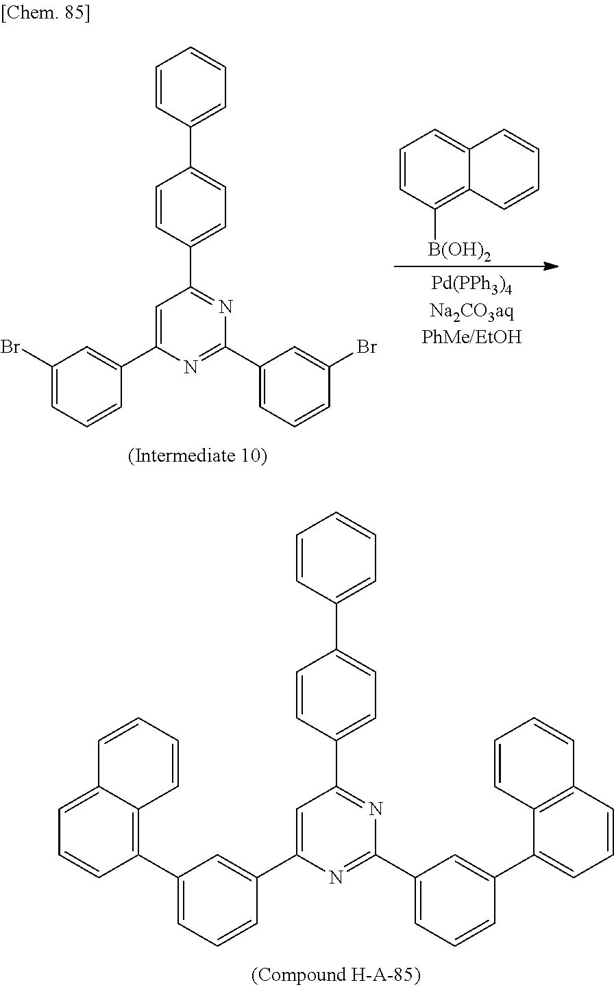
C1(C2=C3C(=CC=C2)C=CC=C3)=CC=CC(C2=CC(C3=CC=C(C4=CC=CC=C4)C=C3)=NC(C3=CC=CC(C4=CC=CC5=C4C=CC=C5)=C3)=N2)=C1.C1(Br)=CC=CC(C2=CC(C3=CC=C(C4=CC=CC=C4)C=C3)=NC(C3=CC=CC(Br)=C3)=N2)=C1.C1=CC([B(OH)2])=C2C(=C1)C=CC=C2
